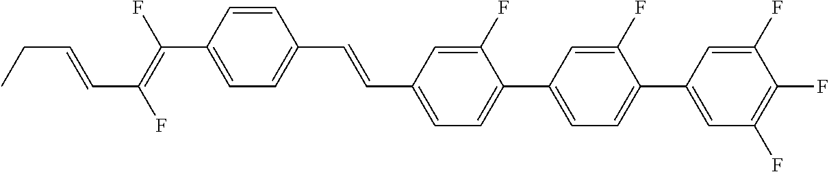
C(C1=CC=C(C2=CC=C(C3=CC(F)=C(F)C(F)=C3)C(F)=C2)C(F)=C1)=CC1=CC=C(C(=C(F)C=CCC)F)C=C1
